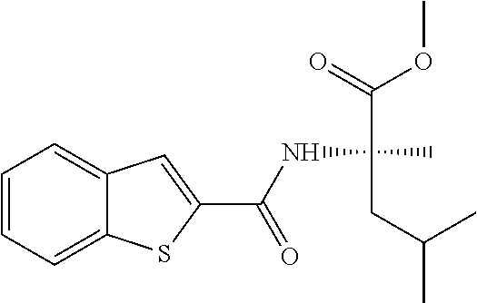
C1=CC=C2C(=C1)C=C(C(NC(C)(C(=O)OC)CC(C)C)=O)S2
